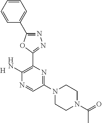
C1(N2CCN(C(C)=O)CC2)=NC(C2=NN=C(C3=CC=CC=C3)O2)=C(N)N=C1.[H]
